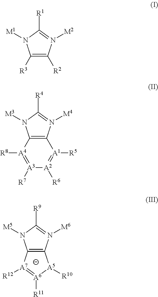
C1([R3])=C([R2])N([M2])=C([R1])N1[M1].C12=C(N([M4])=C([R4])N1[M3])[A1]([R5])=[A2]([R6])[A3]([R7])=[A4]2[R8].C12=C(N([M6])=C([R9])N1[M5])[A5]([R10])[A6]([R11])=[A7]2[R12]
